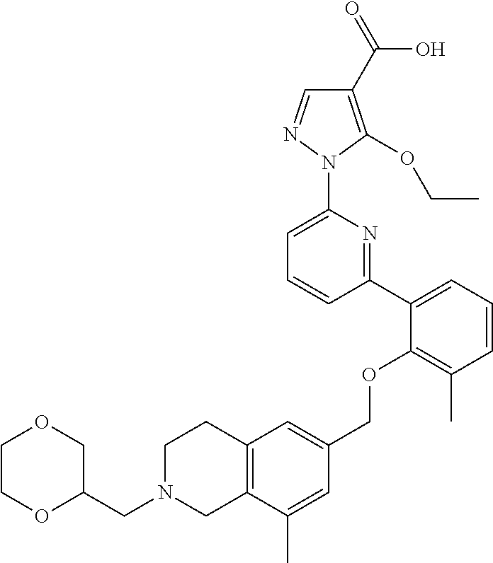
C1(C2=CC=CC(C)=C2OCC2=CC3=C(C(C)=C2)CN(CC2COCCO2)CC3)=NC(N2N=CC(C(=O)O)=C2OCC)=CC=C1
